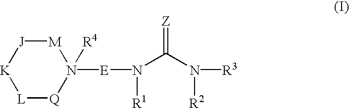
[J]1[K][L][Q]N([E]N(C(N([R3])[R2])=[Z])[R1])([R4])[M]1
